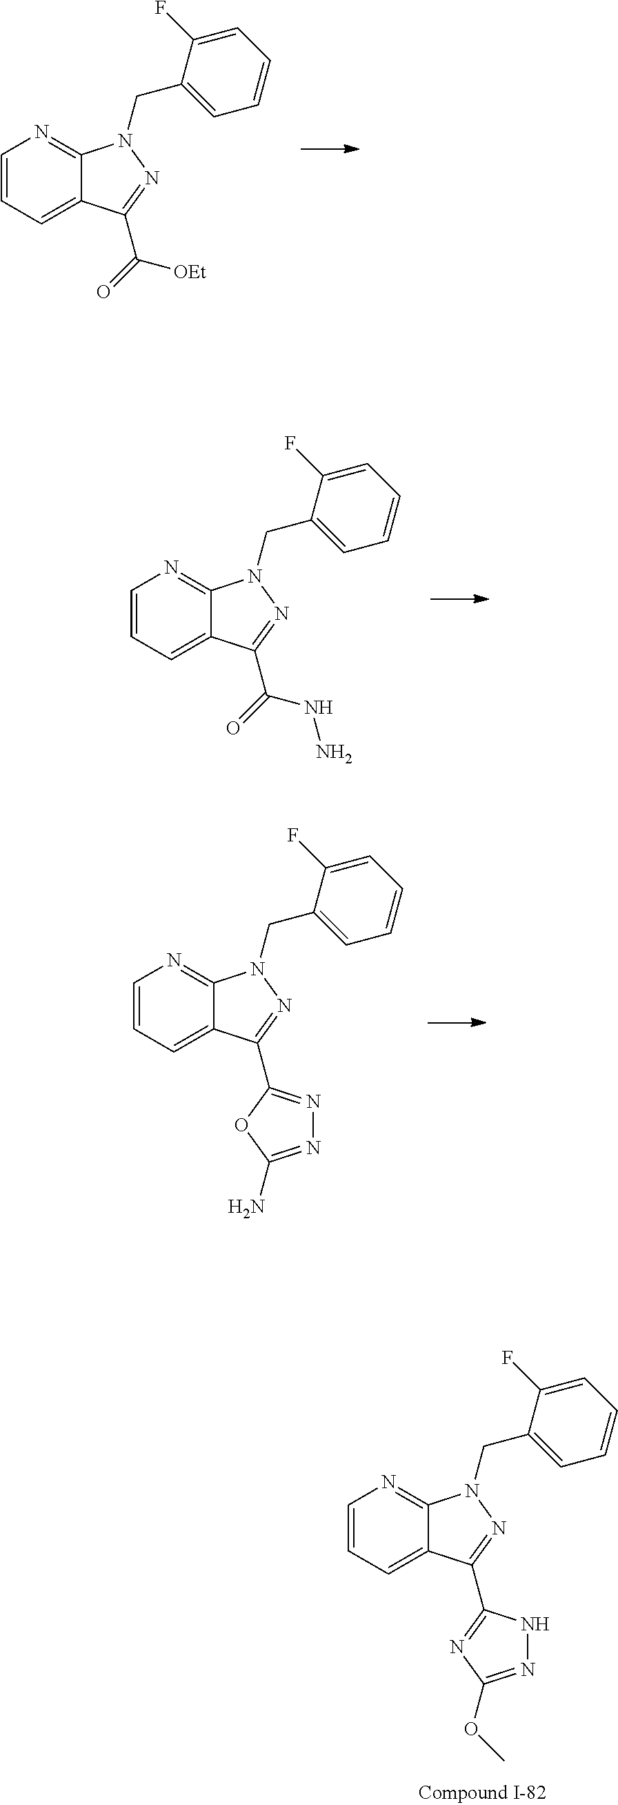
C1=CC=C2C(=N1)N(CC1=CC=CC=C1F)N=C2C1=NC(OC)=NN1.C1=CC=C2C(=N1)N(CC1=CC=CC=C1F)N=C2C1=NN=C(N)O1.C1=CC=C2C(=N1)N(CC1=CC=CC=C1F)N=C2C(=O)NN.C1=CC=C2C(=N1)N(CC1=CC=CC=C1F)N=C2C(=O)[OEt]
